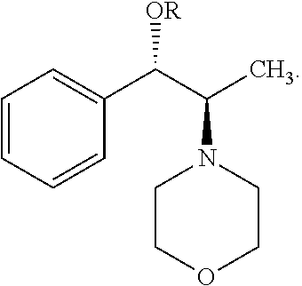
C1COCCN1C(C(C1=CC=CC=C1)[OR])C
